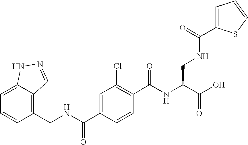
C12=CC=CC(CNC(C3=CC(Cl)=C(C(NC(C(O)=O)CNC(=O)C4=CC=CS4)=O)C=C3)=O)=C1C=NN2
